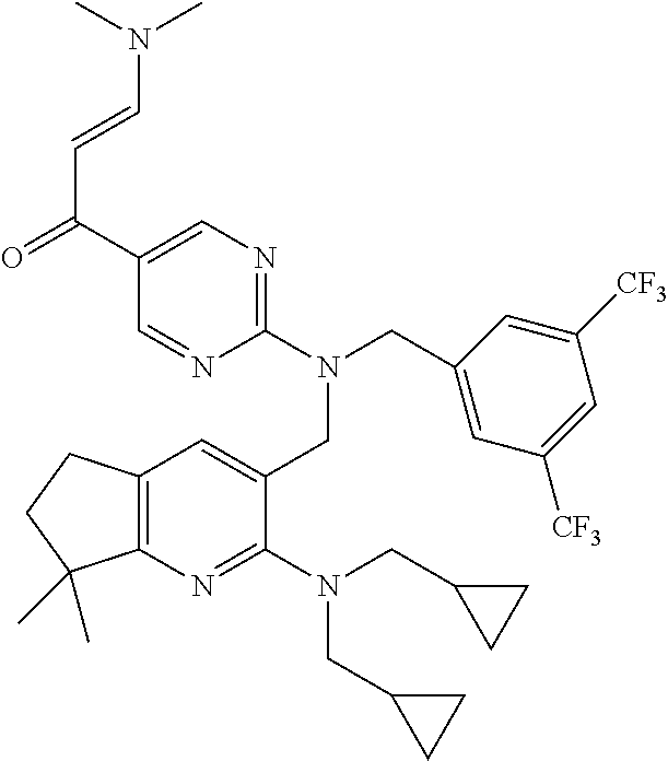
C1(N(CC2CC2)CC2CC2)=NC2=C(C=C1CN(CC1=CC([CF3])=CC([CF3])=C1)C1=NC=C(C(=O)C=CN(C)C)C=N1)CCC2(C)C
